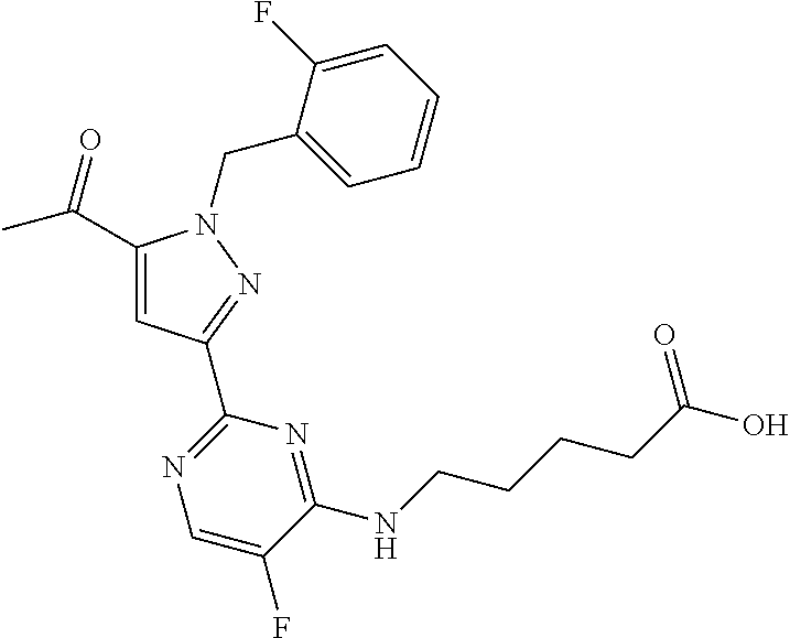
C1(C(C)=O)=CC(C2=NC=C(F)C(NCCCCC(O)=O)=N2)=NN1CC1=CC=CC=C1F
